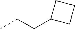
C(C)CC1CCC1
